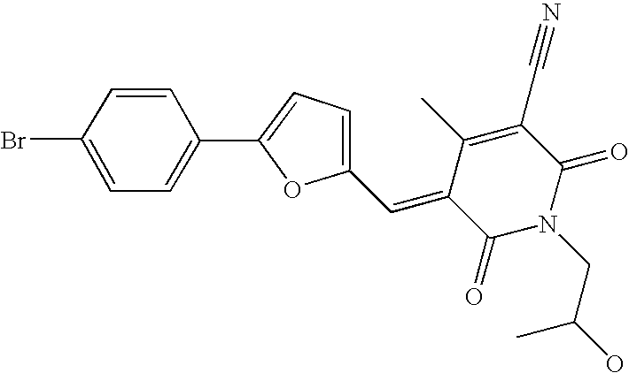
C1(=CC2=CC=C(C3=CC=C(Br)C=C3)O2)C(=O)N(CC(O)C)C(=O)C(C#N)=C1C
